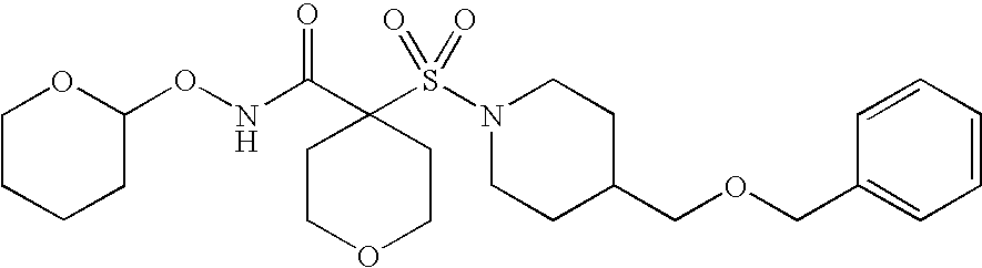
C1COCCC1(C(=O)NOC1OCCCC1)S(N1CCC(COCC2=CC=CC=C2)CC1)(=O)=O
